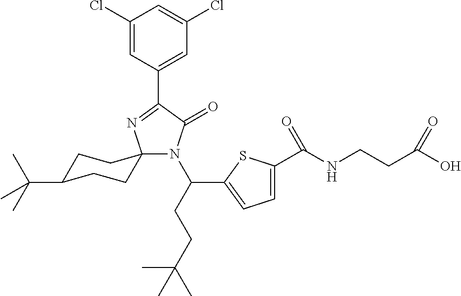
N1(C(CCC(C)(C)C)C2=CC=C(C(NCCC(O)=O)=O)S2)C(=O)C(C2=CC(Cl)=CC(Cl)=C2)=NC12CCC(C(C)(C)C)CC2
